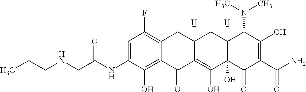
C1=C(NC(CNCCC)=O)C(O)=C2C(=C1F)CC1([H])C(=C(O)C3(O)C([H])(C1)C(N(C)C)C(O)=C(C(N)=O)C3=O)C2=O
